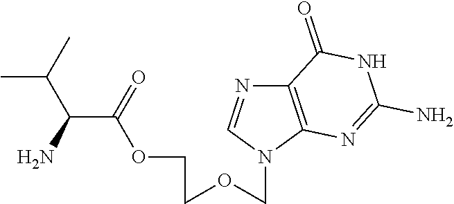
C12=C(N(COCCOC(C(N)C(C)C)=O)C=N1)N=C(N)NC2=O
